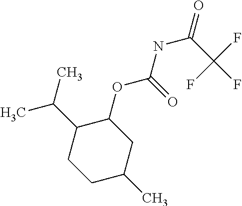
C1C(C)CC(OC(=O)NC(C(F)(F)F)=O)C(C(C)C)C1
